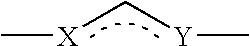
C[X]C[Y]C
